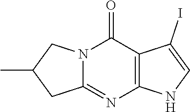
C12=C(C(=O)N3C(=N1)CC(C)C3)C(I)=CN2
